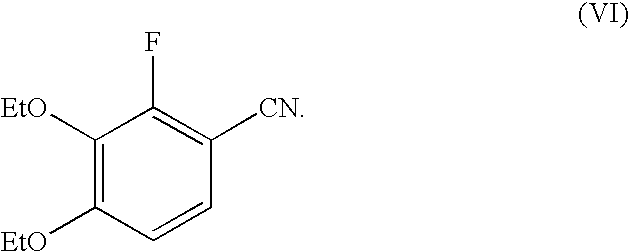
C1([EtO])=C([EtO])C=CC([CN])=C1F
